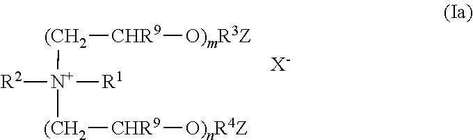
[R2][N+]([R1])([(CH2][CHR9][O)mR3Z])[(CH2][CHR9][O)nR4Z].[X-]
